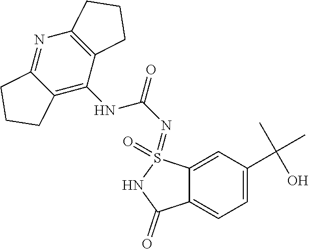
C1=C(C(C)(C)O)C=C2C(=C1)C(=O)NS2(=O)=NC(NC1=C2C(=NC3=C1CCC3)CCC2)=O
